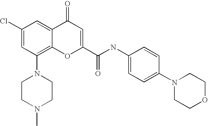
C1(Cl)=CC(N2CCN(C)CC2)=C2C(=C1)C(=O)C=C(C(=O)NC1=CC=C(N3CCOCC3)C=C1)O2
